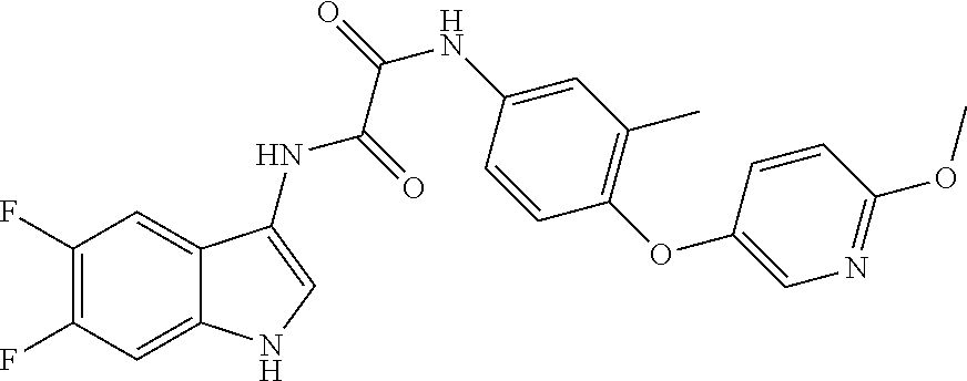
C1(F)=C(F)C=C2C(=C1)C(NC(=O)C(=O)NC1=CC(C)=C(OC3=CN=C(OC)C=C3)C=C1)=CN2
